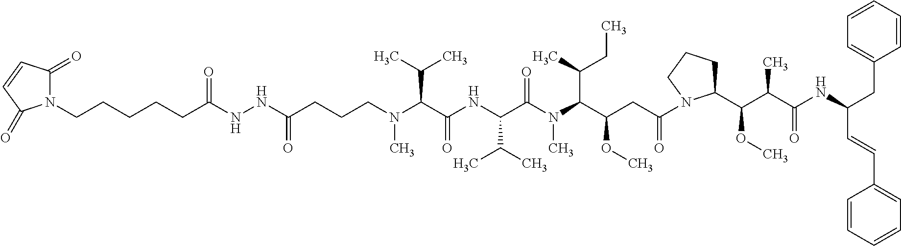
N1(CCCCCC(NNC(CCCN(C(C(NC(C(N(C(C(OC)CC(=O)N2CCCC2C(C(C(NC(C=CC2=CC=CC=C2)CC2=CC=CC=C2)=O)C)OC)C(CC)C)C)=O)C(C)C)=O)C(C)C)C)=O)=O)C(=O)C=CC1=O
